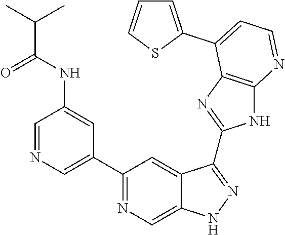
C1=NC=C(C2=NC=C3C(=C2)C(C2=NC4=C(N2)N=CC=C4C2=CC=CS2)=NN3)C=C1NC(C(C)C)=O
